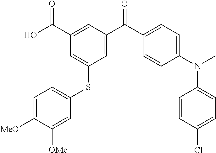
C1(C(O)=O)=CC(C(C2=CC=C(N(C)C3=CC=C(Cl)C=C3)C=C2)=O)=CC(SC2=CC=C([MeO])C([OMe])=C2)=C1
